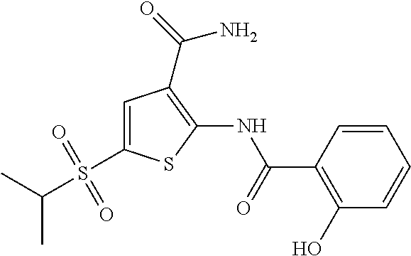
C1=CC(C(=O)NC2=C(C(=O)N)C=C(S(C(C)C)(=O)=O)S2)=C(O)C=C1
